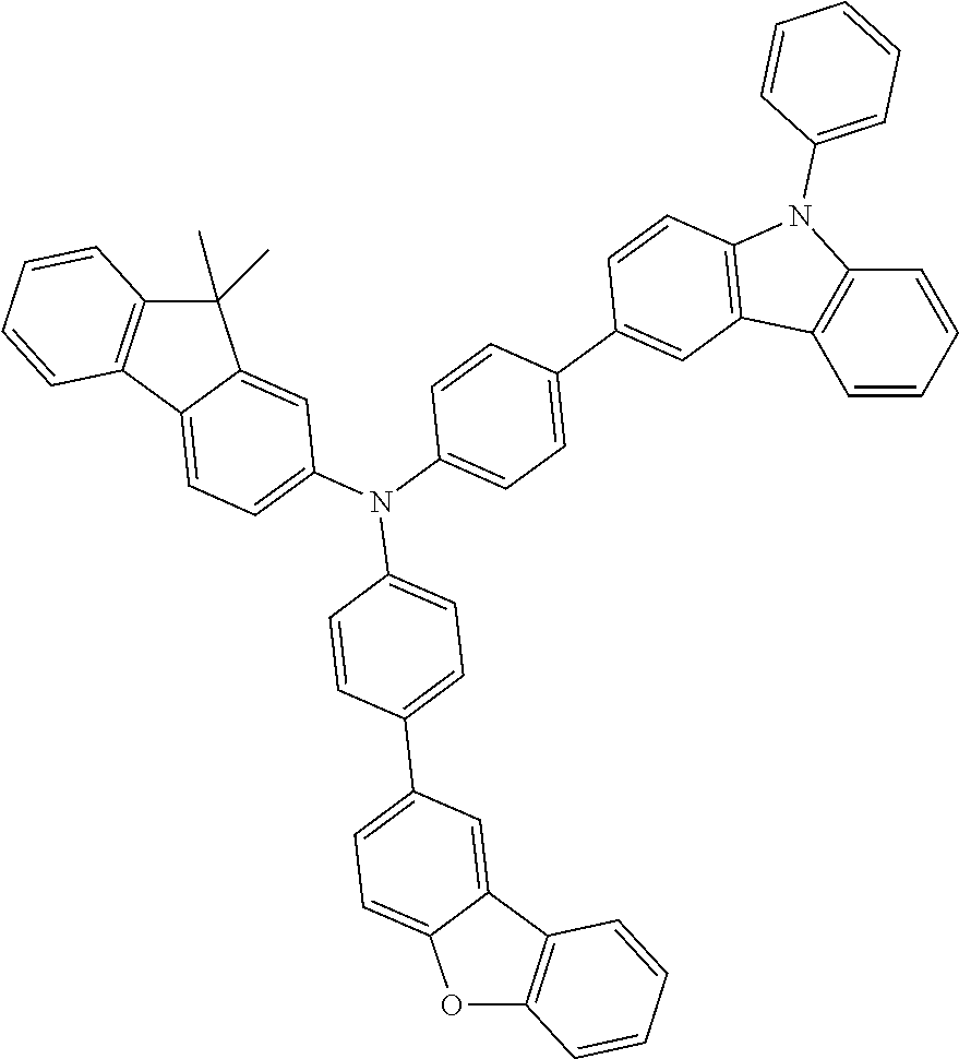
C1(C)(C)C2=C(C3=CC=C(N(C4=CC=C(C5=CC6=C(C=C5)N(C5=CC=CC=C5)C5=C6C=CC=C5)C=C4)C4=CC=C(C5=CC=C6C(=C5)C5=C(O6)C=CC=C5)C=C4)C=C13)C=CC=C2
